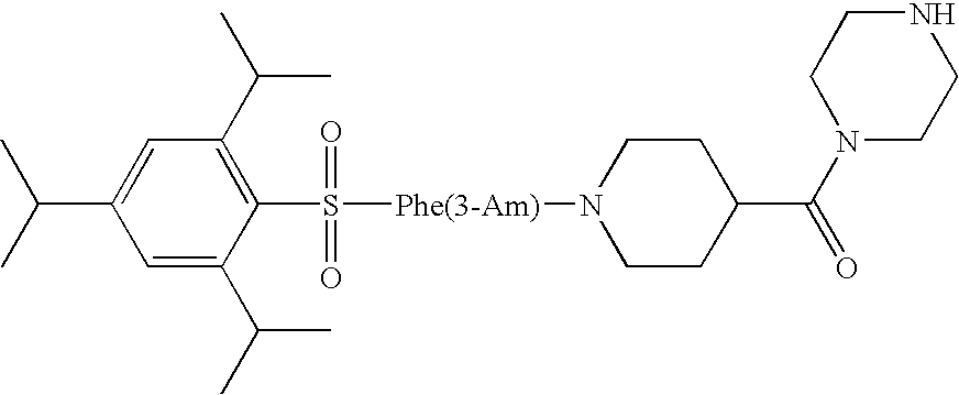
C1(C(C)C)=CC(C(C)C)=C(S([Phe(3-Am)]N2CCC(C(N3CCNCC3)=O)CC2)(=O)=O)C(C(C)C)=C1
